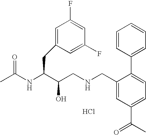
CC(NC(C(CNCC1=CC(C(C)=O)=CC=C1C1=CC=CC=C1)O)CC1=CC(F)=CC(F)=C1)=O.Cl
